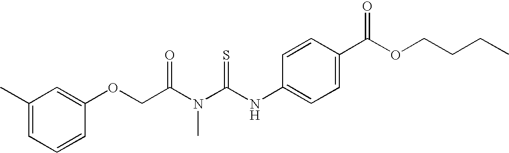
C1(C)=CC=CC(OCC(N(C(NC2=CC=C(C(OCCCC)=O)C=C2)=S)C)=O)=C1
